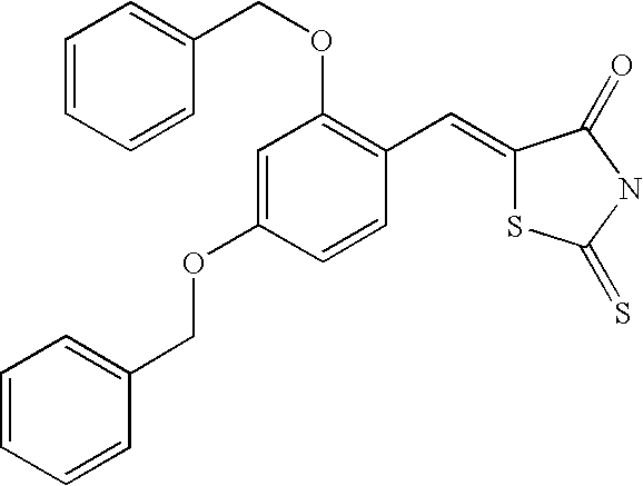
C1=CC=CC(COC2=C(C=C3SC(=S)NC3=O)C=CC(OCC3=CC=CC=C3)=C2)=C1
